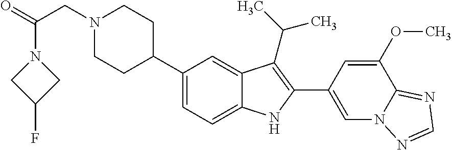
N1(CC(=O)N2CC(F)C2)CCC(C2=CC=C3C(=C2)C(C(C)C)=C(C2=CN4C(=NC=N4)C(OC)=C2)N3)CC1
